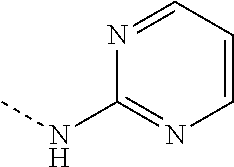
N1=CC=CN=C1NC
